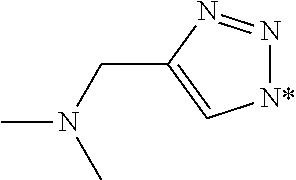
[N*]1N=NC(CN(C)C)=C1
